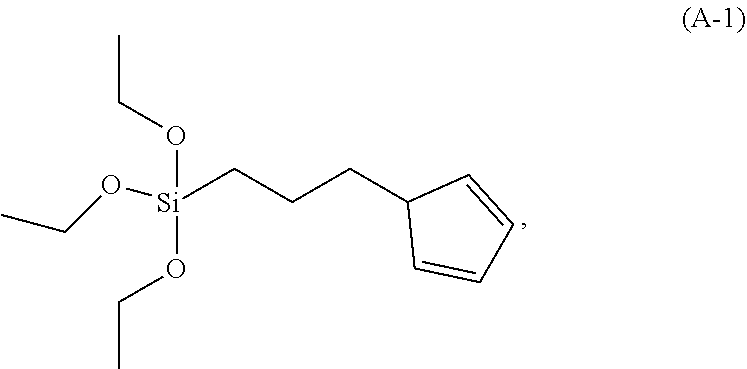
O([Si](OCC)(CCCC1C=CC=C1)OCC)CC
